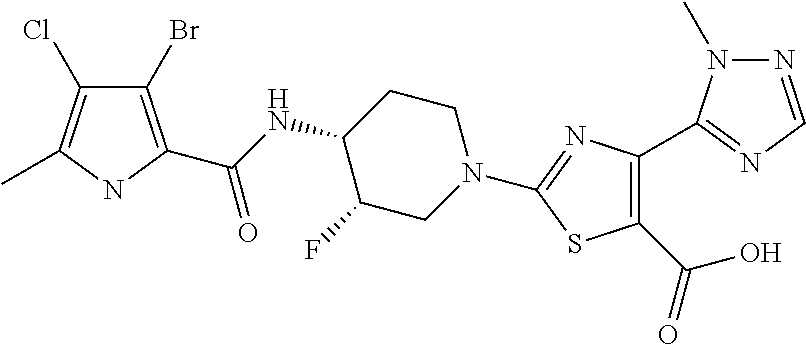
C1(Br)=C(C(NC2C(F)CN(C3=NC(C4=NC=NN4C)=C(C(O)=O)S3)CC2)=O)NC(C)=C1Cl
